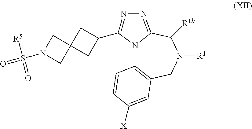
S(N1CC2(C1)CC(C1=NN=C3N1C1=C(CN([R1])C3[R1b])C=C([X])C=C1)C2)([R5])(=O)=O
